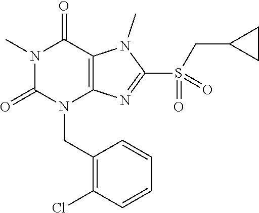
N1(C)C(=O)N(CC2=C(Cl)C=CC=C2)C2=C(C1=O)N(C)C(S(CC1CC1)(=O)=O)=N2
